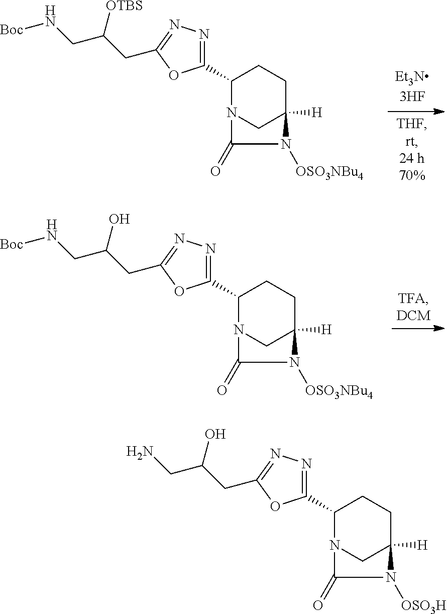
C1(C2=NN=C(CC(CN[Boc])[OTBS])O2)N2CC([H])(CC1)N([OSO3NBu4])C2=O.C1(C2=NN=C(CC(CN[Boc])O)O2)N2CC([H])(CC1)N([OSO3NBu4])C2=O.C1(C2=NN=C(CC(CN)O)O2)N2CC([H])(CC1)N([OSO3H])C2=O
